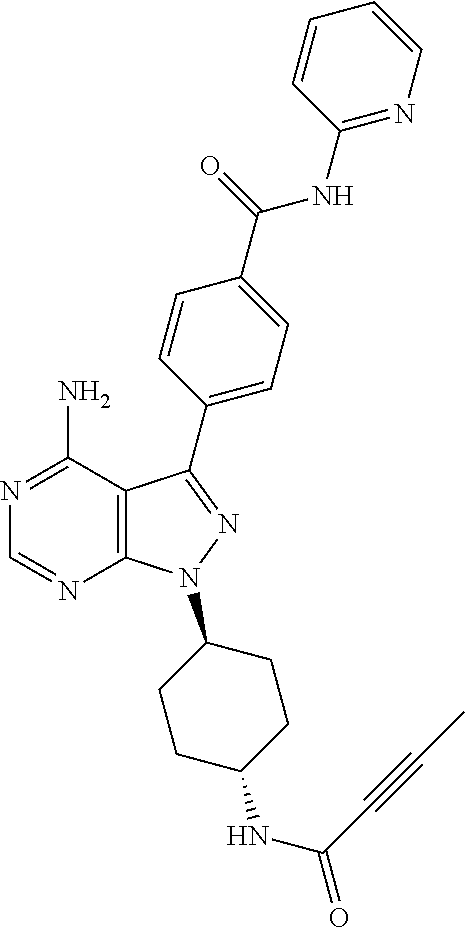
C12=C(C(N)=NC=N1)C(C1=CC=C(C(NC3=NC=CC=C3)=O)C=C1)=NN2C1CCC(NC(=O)C#CC)CC1
